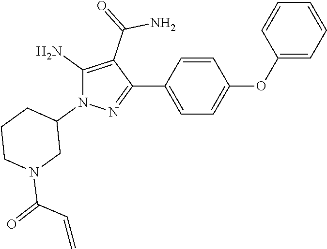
C1(C2=NN(C3CCCN(C(=O)C=C)C3)C(N)=C2C(=O)N)=CC=C(OC2=CC=CC=C2)C=C1
